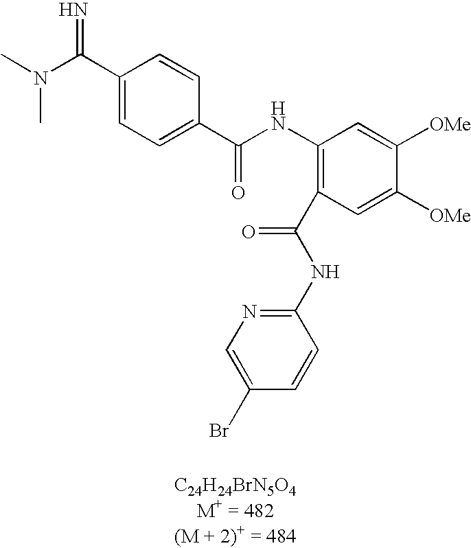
C(=N)(C1=CC=C(C(=O)NC2=C(C(NC3=NC=C(Br)C=C3)=O)C=C([OMe])C([OMe])=C2)C=C1)N(C)C
